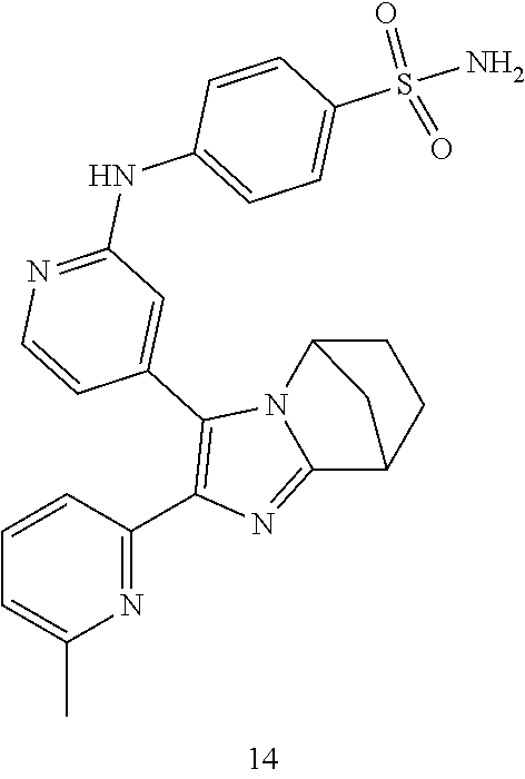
C1=CC(C2=C(C3=CC(NC4=CC=C(S(N)(=O)=O)C=C4)=NC=C3)N3C(=N2)C2CCC3C2)=NC(C)=C1
